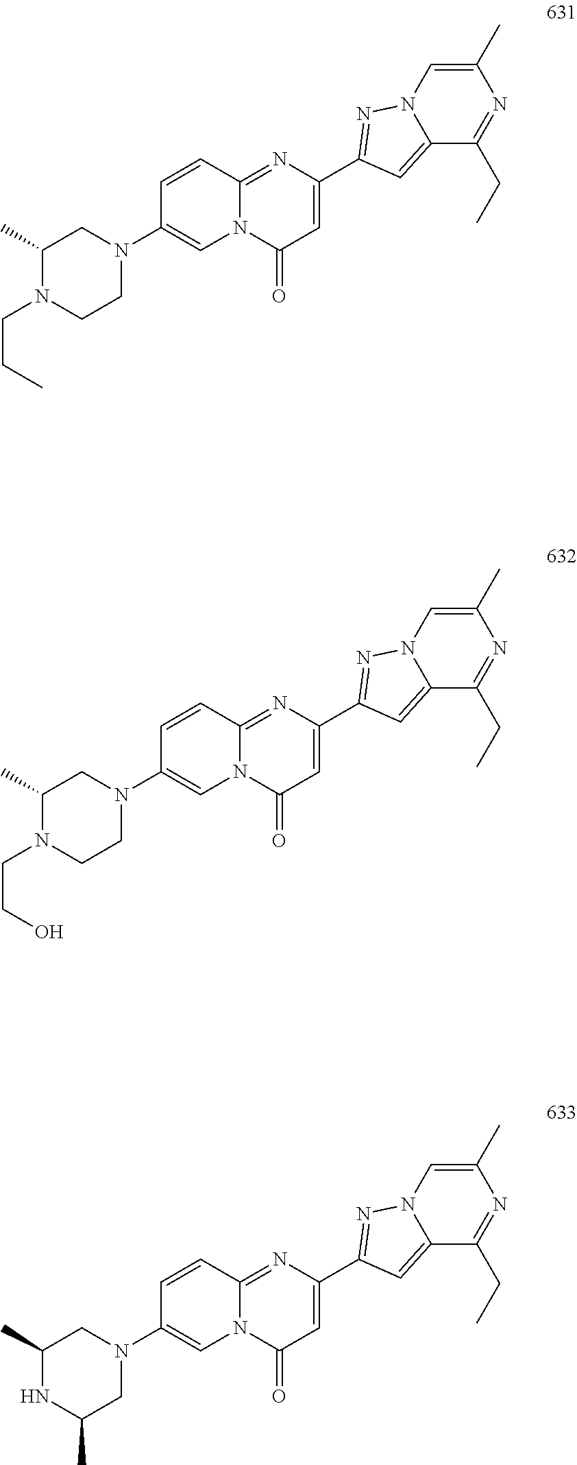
C1(C2=NN3C(=C2)C(CC)=NC(C)=C3)=CC(=O)N2C(=N1)C=CC(N1CC(C)N(CCC)CC1)=C2.C1(C2=NN3C(=C2)C(CC)=NC(C)=C3)=CC(=O)N2C(=N1)C=CC(N1CC(C)NC(C)C1)=C2.C1(C2=NN3C(=C2)C(CC)=NC(C)=C3)=CC(=O)N2C(=N1)C=CC(N1CC(C)N(CCO)CC1)=C2
